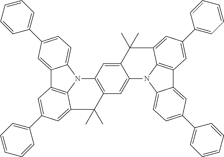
C12=CC(C3=CC=CC=C3)=CC=C1N1C3=C2C=C(C2=CC=CC=C2)C=C3C(C)(C)C2=C1C=C1C(=C2)N2C3=CC=C(C4=CC=CC=C4)C=C3C3=C2C(=CC(C2=CC=CC=C2)=C3)C1(C)C
